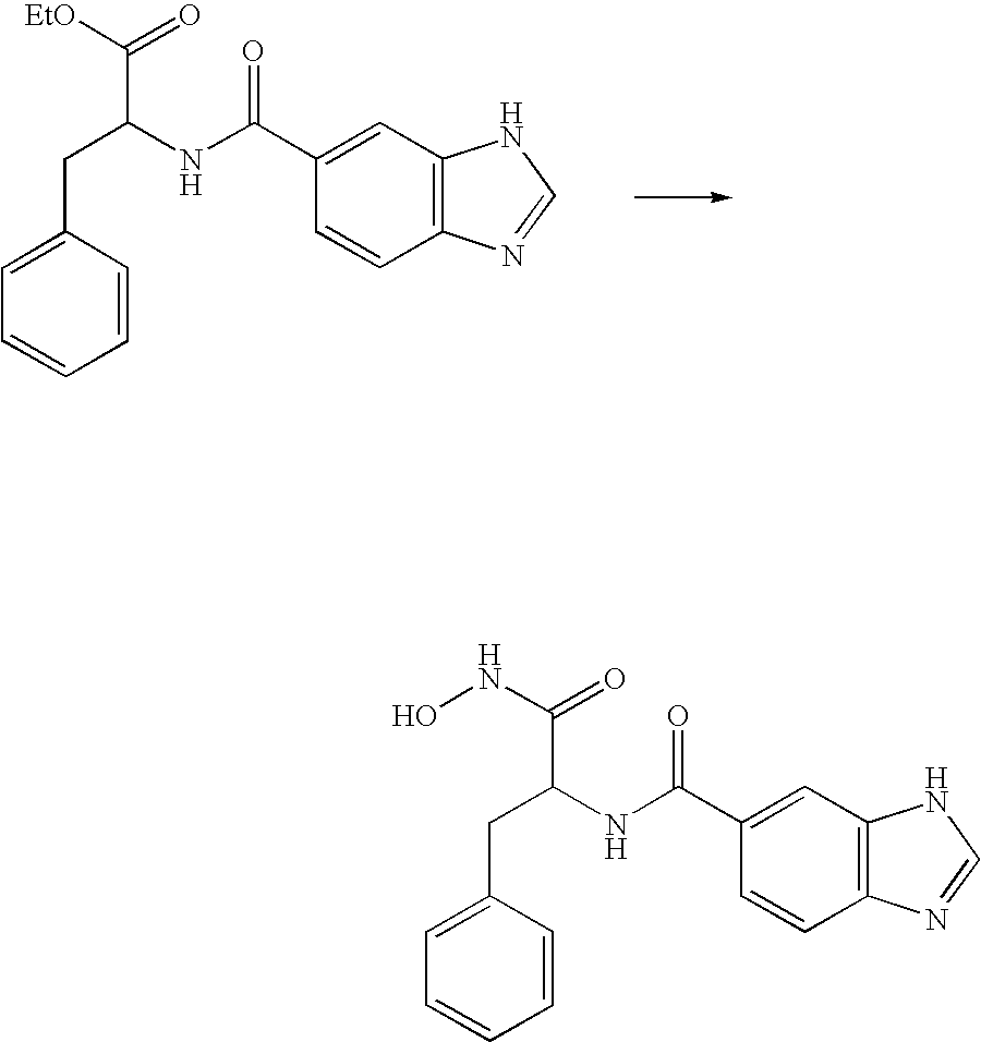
C1=CC(CC(C(=O)[EtO])NC(C2=CC3=C(C=C2)N=CN3)=O)=CC=C1.C1=CC(CC(C(=O)NO)NC(C2=CC3=C(C=C2)N=CN3)=O)=CC=C1
